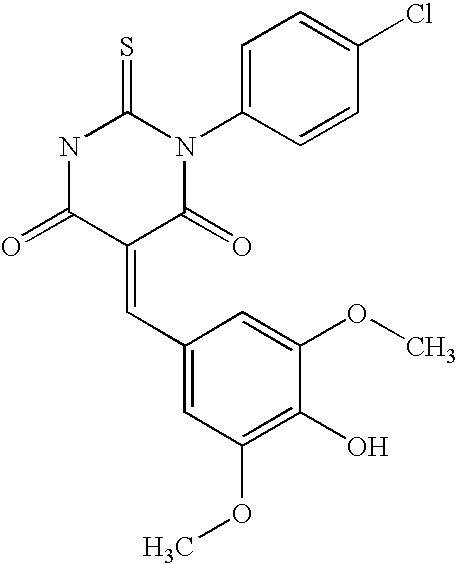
N1C(=O)C(=CC2=CC(OC)=C(O)C(OC)=C2)C(=O)N(C2=CC=C(Cl)C=C2)C1=S
